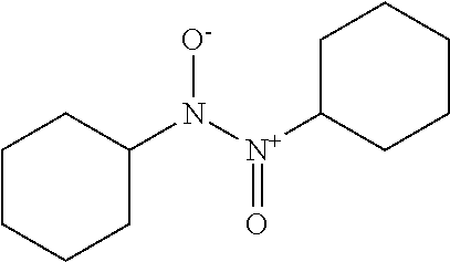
C1CCCC(N([N+](C2CCCCC2)=O)[O-])C1
